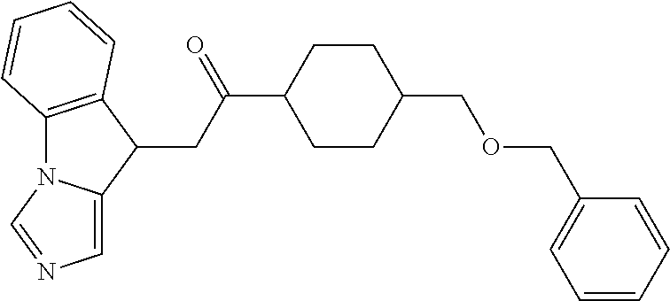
C1CC(COCC2=CC=CC=C2)CCC1C(=O)CC1C2=C(N3C1=CN=C3)C=CC=C2
